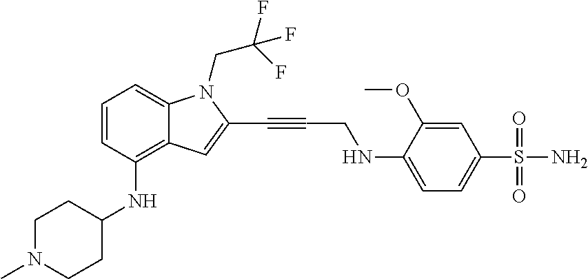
C1=CC(NC2CCN(C)CC2)=C2C(=C1)N(CC(F)(F)F)C(C#CCNC1=CC=C(S(N)(=O)=O)C=C1OC)=C2
